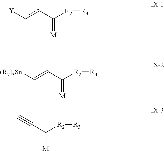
[Y]ccC([R2][R3])=[M].[(R7)3Sn]C=CC([R2][R3])=[M].C#CC([R2][R3])=[M]
